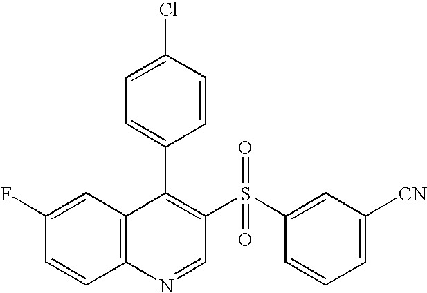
C12=C(C=C(F)C=C1)C(C1=CC=C(Cl)C=C1)=C(S(C1=CC([CN])=CC=C1)(=O)=O)C=N2
